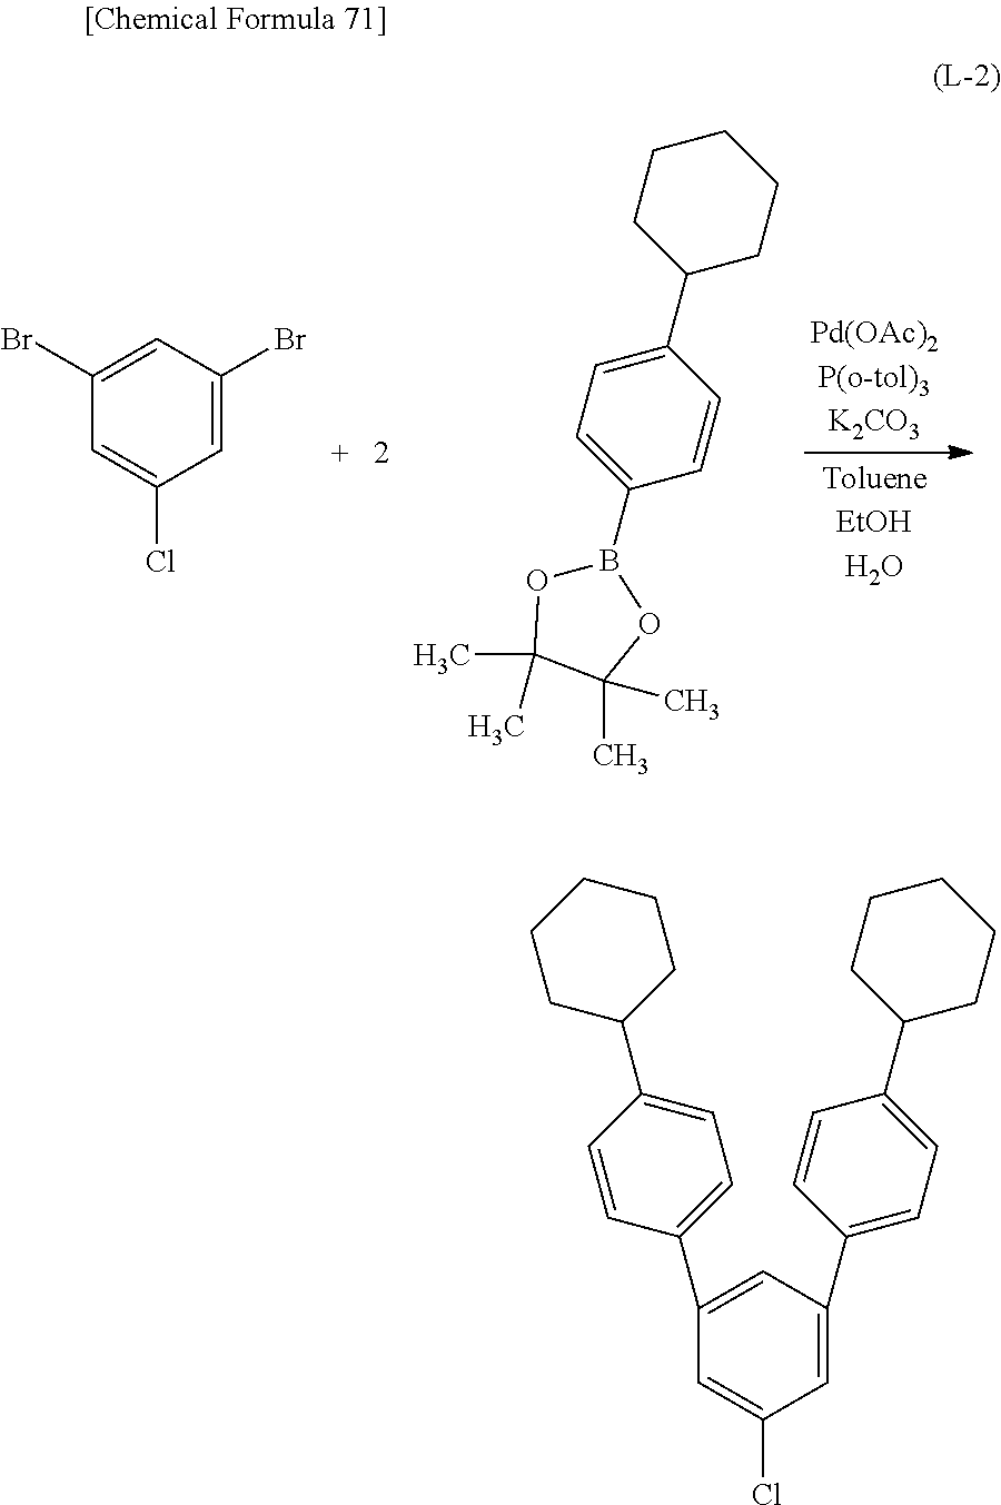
C1=C(Br)C=C(Cl)C=C1Br.B1(C2=CC=C(C3CCCCC3)C=C2)OC(C)(C)C(C)(C)O1.C1=C(C2=CC=C(C3CCCCC3)C=C2)C=C(Cl)C=C1C1=CC=C(C2CCCCC2)C=C1
